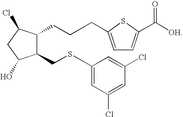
C1(CSC2=CC(Cl)=CC(Cl)=C2)C(CCCC2=CC=C(C([OH])=O)S2)C(Cl)CC1O
